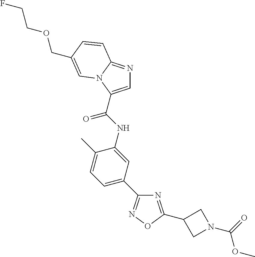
N1=C(C2CN(C(=O)OC)C2)ON=C1C1=CC=C(C)C(NC(=O)C2=CN=C3N2C=C(COCCF)C=C3)=C1
